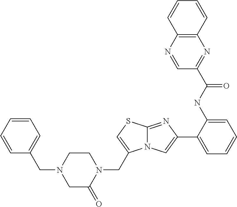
C1(C2=CC=CC=C2NC(C2=NC3=C(N=C2)C=CC=C3)=O)=CN2C(=N1)SC=C2CN1CCN(CC2=CC=CC=C2)CC1=O
